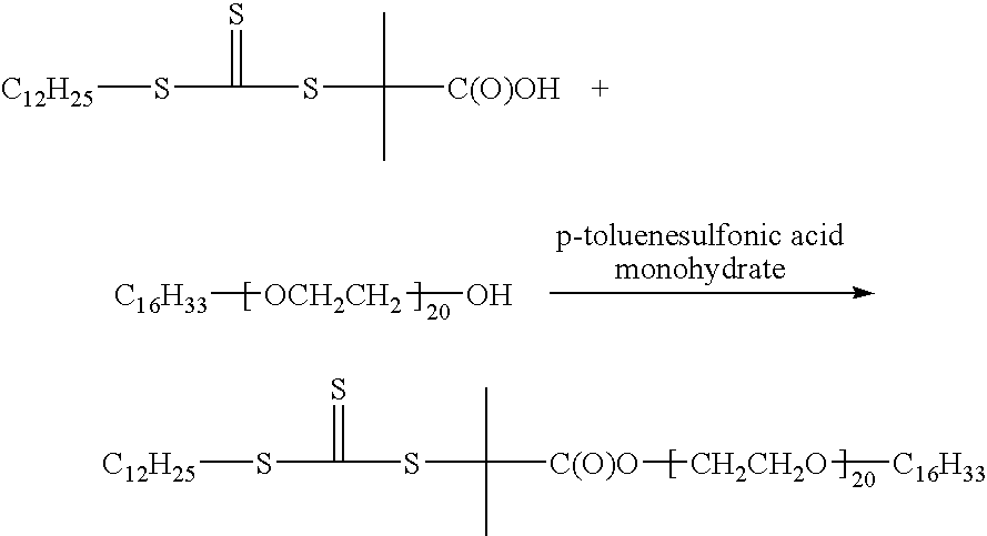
[C12H25]SC(=S)SC(C)(C)[C(O)OH].[C16H33][OCH2CH2]O.[C12H25]SC(=S)SC([C(O)O][CH2CH2O][C16H33])(C)C
